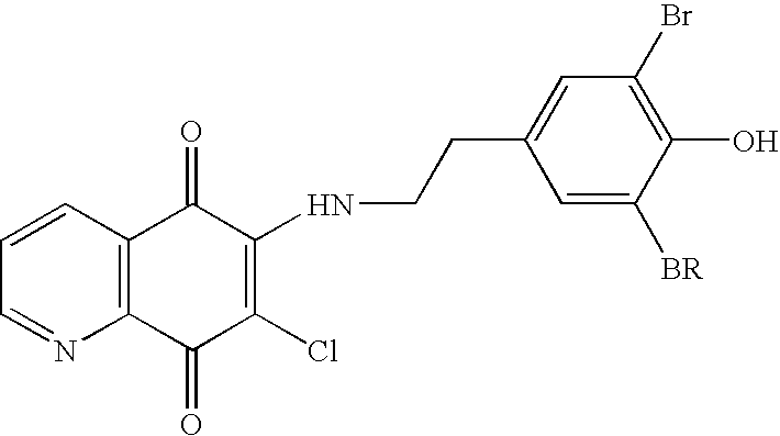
C1=NC2=C(C=C1)C(=O)C(NCCC1=CC(Br)=C(O)C([BR])=C1)=C(Cl)C2=O
